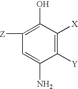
C1([Y])=C([X])C(O)=C([Z])C=C1N
